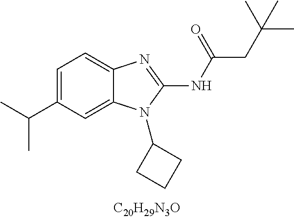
C1=C(C(C)C)C=C2C(=C1)N=C(NC(CC(C)(C)C)=O)N2C1CCC1
